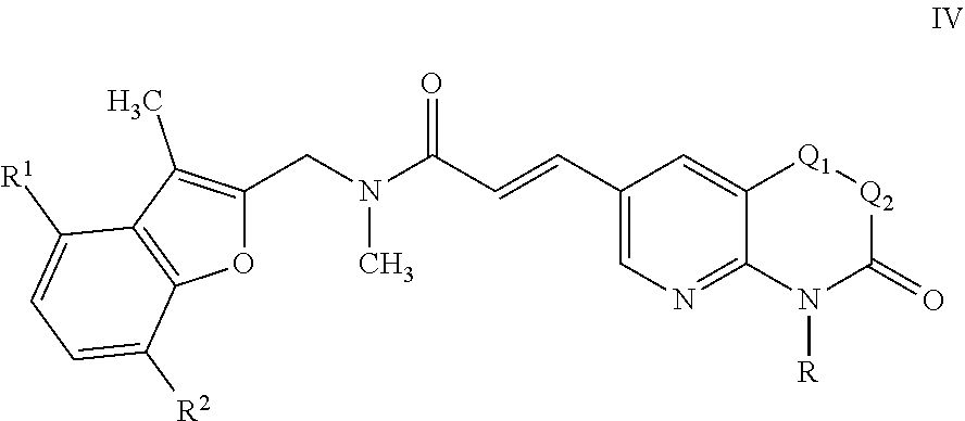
[Q2]1C(=O)N([R])C2=NC=C(C=CC(N(C)CC3=C(C)C4=C(C([R2])=CC=C4[R1])O3)=O)C=C2[Q1]1
